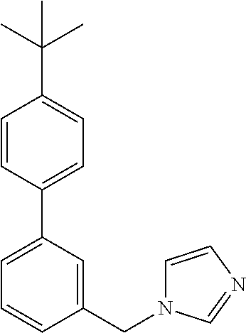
C1=CC(C2=CC=CC(CN3C=CN=C3)=C2)=CC=C1C(C)(C)C
